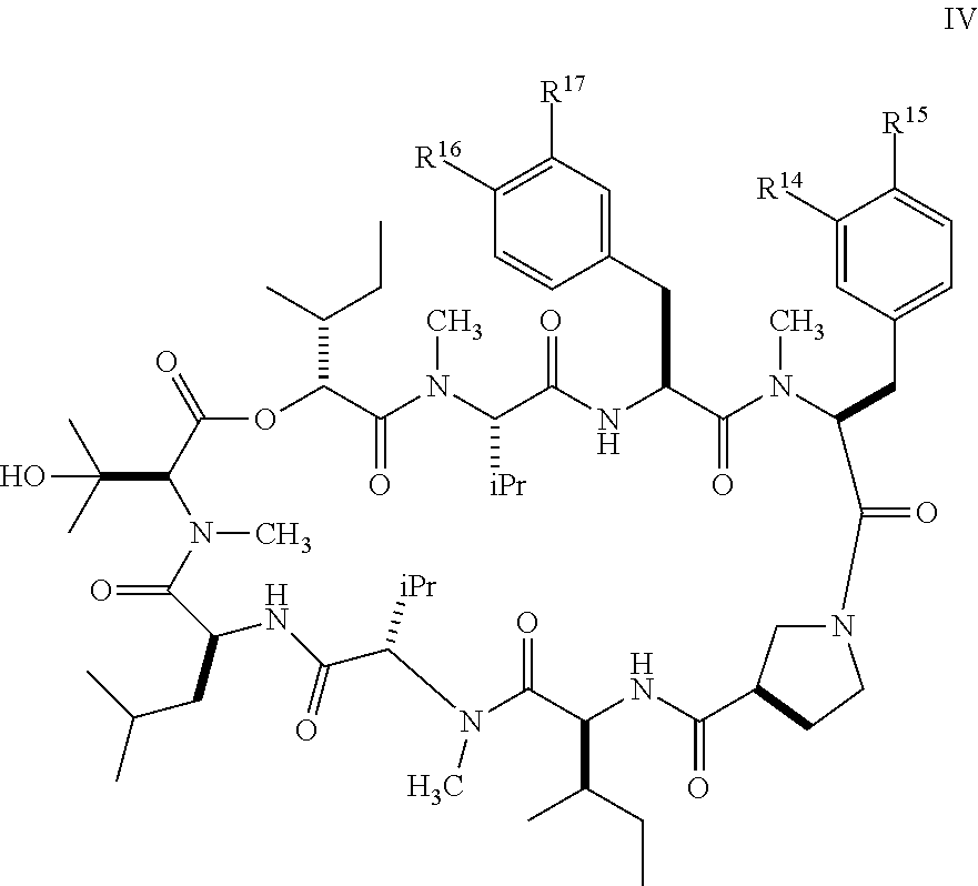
C1=C([R14])C([R15])=CC=C1CC1N(C)C(=O)C(CC2=CC([R17])=C([R16])C=C2)NC(=O)C([iPr])N(C)C(=O)C(C(CC)C)OC(=O)C(C(C)(C)O)N(C)C(=O)C(CC(C)C)NC(=O)C([iPr])N(C)C(=O)C(C(C)CC)NC(=O)C2CN(CC2)C1=O
